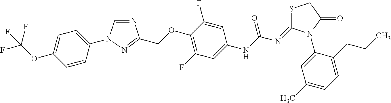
N1=CN(C2=CC=C(OC(F)(F)F)C=C2)N=C1COC1=C(F)C=C(NC(N=C2SCC(=O)N2C2=CC(C)=CC=C2CCC)=O)C=C1F
